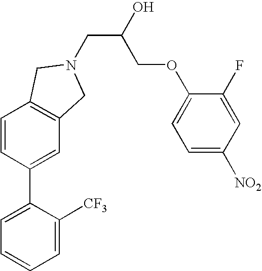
C1=C(C2=CC3=C(C=C2)CN(CC(COC2=CC=C([NO2])C=C2F)O)C3)C([CF3])=CC=C1
